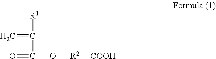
O=C(O[R2][COOH])C([R1])=C
